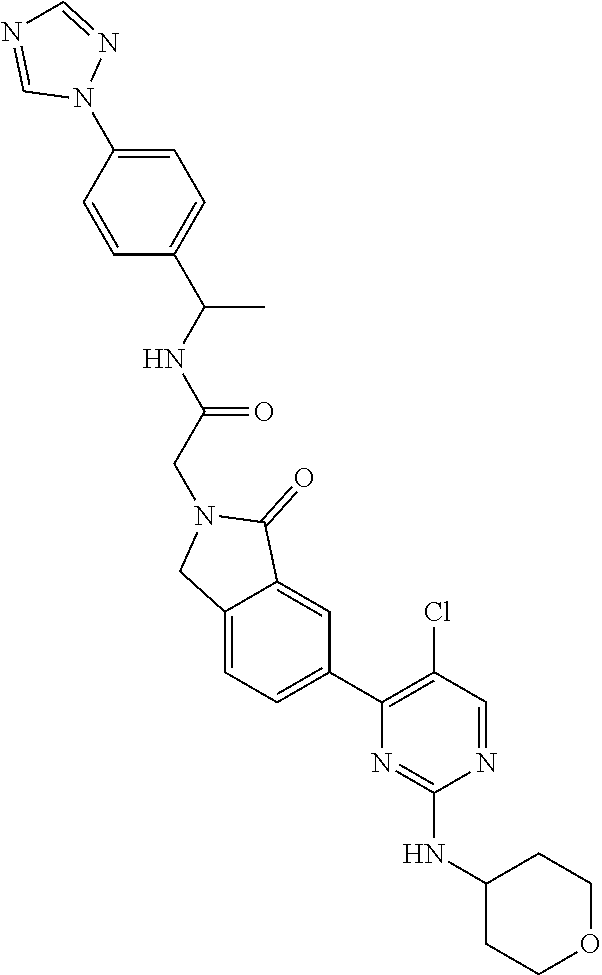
C1(NC2=NC(C3=CC=C4C(=C3)C(=O)N(CC(=O)NC(C)C3=CC=C(N5N=CN=C5)C=C3)C4)=C(Cl)C=N2)CCOCC1
